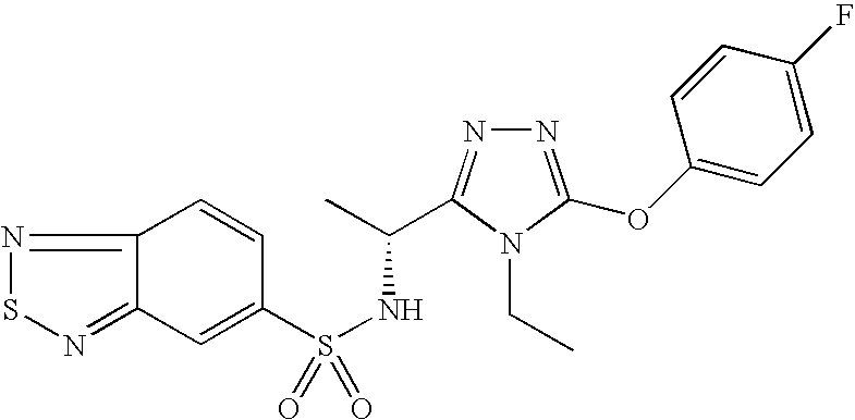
N1=C(OC2=CC=C(F)C=C2)N(CC)C(C(C)NS(=O)(C2=CC3=NSN=C3C=C2)=O)=N1
